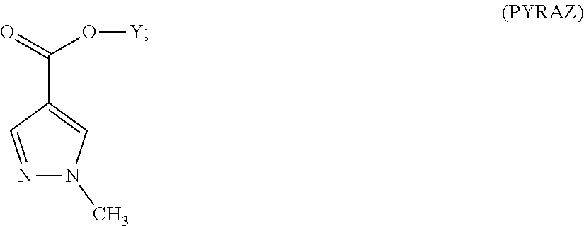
N1=CC(C(=O)O[Y])=CN1C
